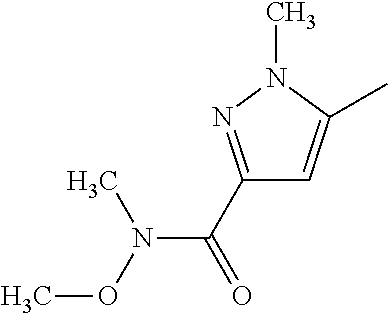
C1(C(=O)N(C)OC)=NN(C)C(C)=C1
